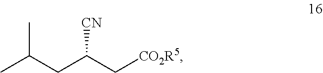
CC(C)CC(C[CO2R5])[CN]
